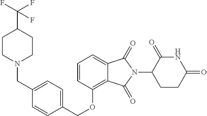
C(OC1=C2C(=CC=C1)C(=O)N(C1C(=O)NC(=O)CC1)C2=O)C1=CC=C(CN2CCC(C(F)(F)F)CC2)C=C1
